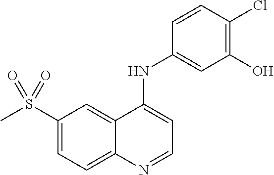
C1(S(C)(=O)=O)=CC=C2C(=C1)C(NC1=CC(O)=C(Cl)C=C1)=CC=N2
